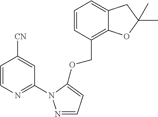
C1=CN=C(N2N=CC=C2OCC2=C3C(=CC=C2)CC(C)(C)O3)C=C1[CN]
